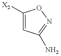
C1([X2])=CC(N)=NO1
